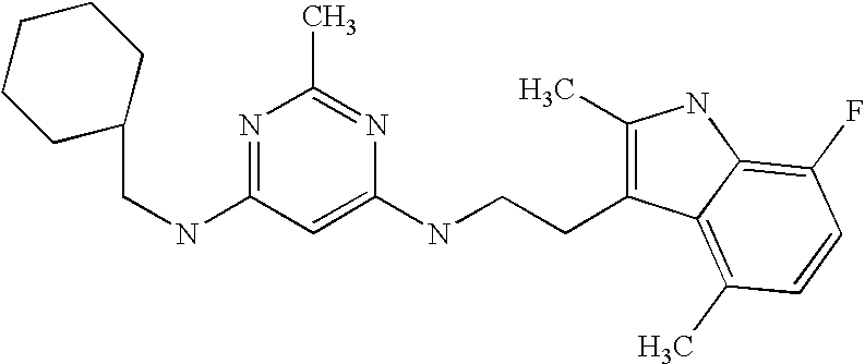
C(NC1=NC(C)=NC(NCCC2=C(C)NC3=C(F)C=CC(C)=C23)=C1)C1CCCCC1
